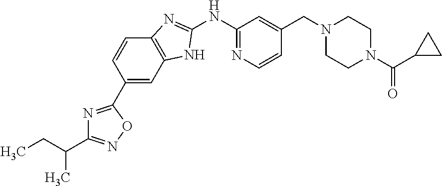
C12=C(C=CC(C3=NC(C(CC)C)=NO3)=C1)N=C(NC1=NC=CC(CN3CCN(C(=O)C4CC4)CC3)=C1)N2
